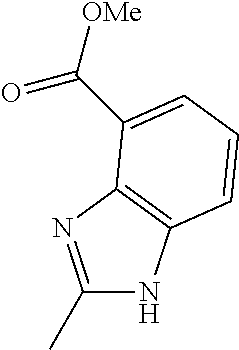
C1(C)=NC2=C(N1)C=CC=C2C([OMe])=O
